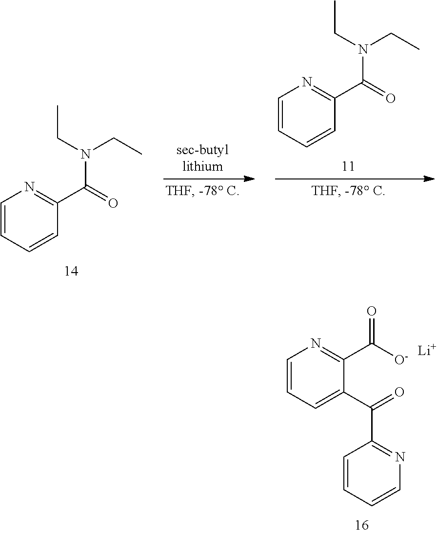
C1=CC=CN=C1C(=O)C1=CC=CN=C1C([O-])=O.[Li].C1=CC=CC(C(=O)N(CC)CC)=N1.C1=CC=CC(C(=O)N(CC)CC)=N1
